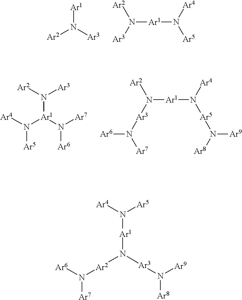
N([Ar1])([Ar3])[Ar2].N([Ar1]N([Ar5])[Ar4])([Ar2])[Ar3].[Ar1](N([Ar2])[Ar3])(N([Ar7])[Ar6])N([Ar4])[Ar5].N([Ar1]N([Ar5]N([Ar9])[Ar8])[Ar4])([Ar2])[Ar3]N([Ar6])[Ar7].[Ar1](N([Ar4])[Ar5])N([Ar3]N([Ar8])[Ar9])[Ar2]N([Ar6])[Ar7]
